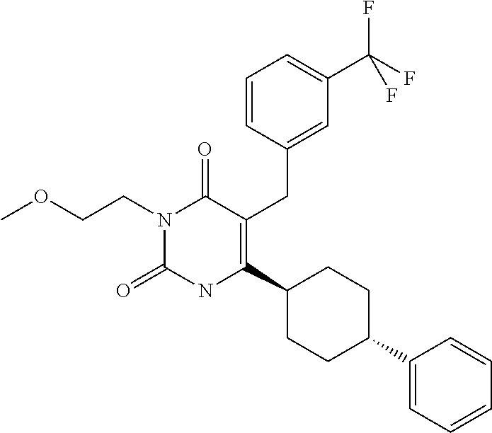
C1(C2CCC(C3=C(CC4=CC(C(F)(F)F)=CC=C4)C(=O)N(CCOC)C(=O)N3)CC2)=CC=CC=C1
